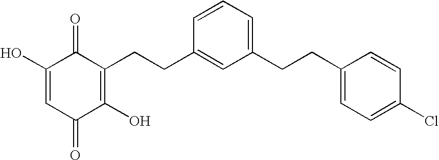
O=C1C(CCC2=CC(CCC3=CC=C(Cl)C=C3)=CC=C2)=C(O)C(=O)C=C1O
